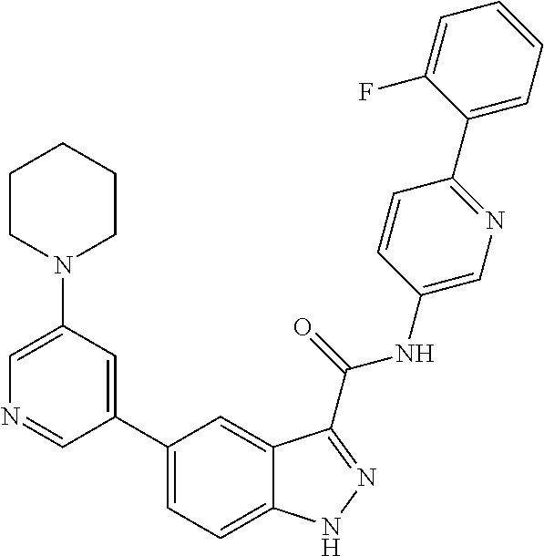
C1(N2CCCCC2)=CN=CC(C2=CC=C3C(=C2)C(C(NC2=CN=C(C4=CC=CC=C4F)C=C2)=O)=NN3)=C1
